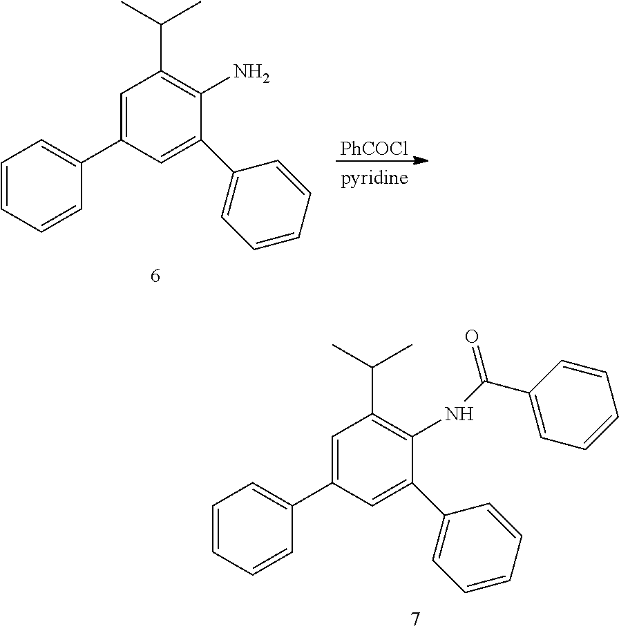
C1=C(C2=CC=CC=C2)C=C(C2=CC=CC=C2)C(NC(C2=CC=CC=C2)=O)=C1C(C)C.C1=C(C2=CC=CC=C2)C=C(C2=CC=CC=C2)C(N)=C1C(C)C.[PhCOCl]
